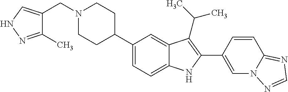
N1(CC2=CNN=C2C)CCC(C2=CC=C3C(=C2)C(C(C)C)=C(C2=CN4C(=NC=N4)C=C2)N3)CC1
